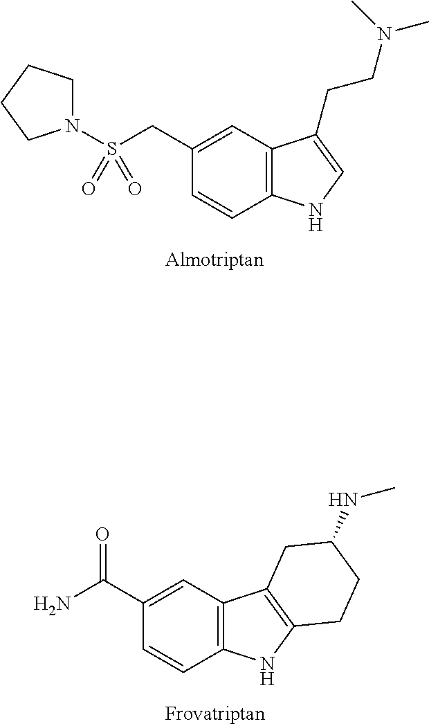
C1=C(CS(N2CCCC2)(=O)=O)C=CC2=C1C(CCN(C)C)=CN2.C1=C(C(=O)N)C=CC2=C1C1=C(N2)CCC(NC)C1
